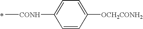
C[CONH]C1=CC=C([OCH2CONH2])C=C1.*
